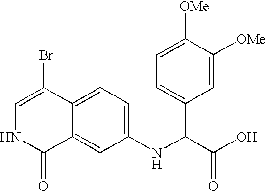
C1(NC(C(O)=O)C2=CC=C([OMe])C([OMe])=C2)=CC=C2C(=C1)C(=O)NC=C2Br
